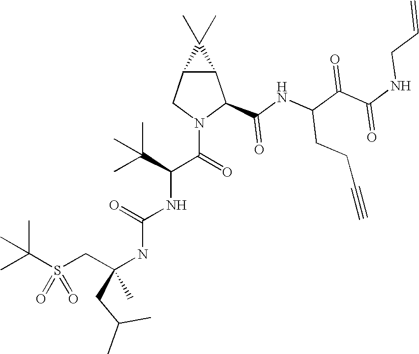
C12C(CN(C(=O)C(NC(NC(CS(C(C)(C)C)(=O)=O)(C)CC(C)C)=O)C(C)(C)C)C1C(NC(C(C(NCC=C)=O)=O)CCC#C)=O)C2(C)C
